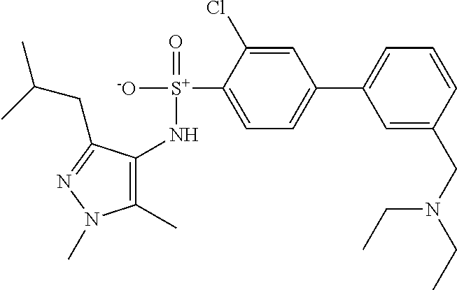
C1(N[S+]([-O])(=O)C2=CC=C(C3=CC=CC(CN(CC)CC)=C3)C=C2Cl)=C(C)N(C)N=C1CC(C)C
